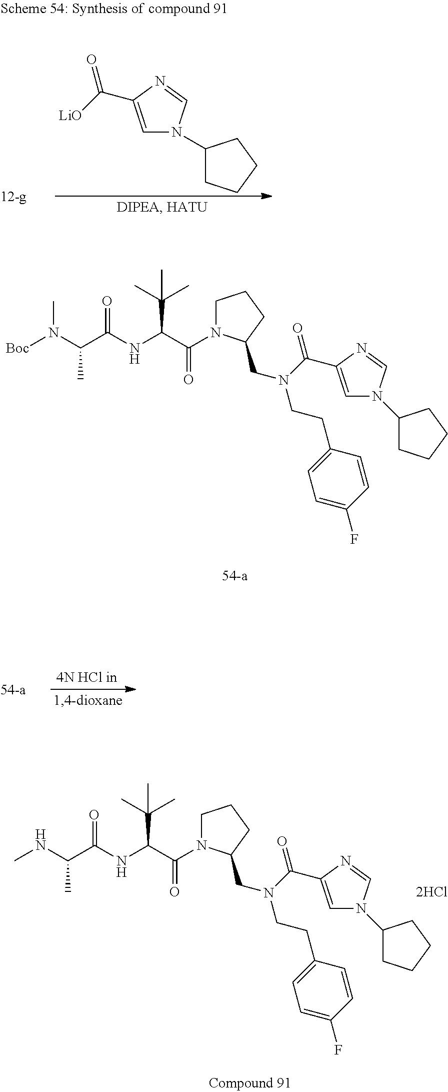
C1=C(C([LiO])=O)N=CN1C1CCCC1.[Boc]N(C(C(NC(C(N1CCCC1CN(CCC1=CC=C(F)C=C1)C(=O)C1=CN(C2CCCC2)C=N1)=O)C(C)(C)C)=O)C)C.CNC(C(NC(C(N1CCCC1CN(CCC1=CC=C(F)C=C1)C(=O)C1=CN(C2CCCC2)C=N1)=O)C(C)(C)C)=O)C
